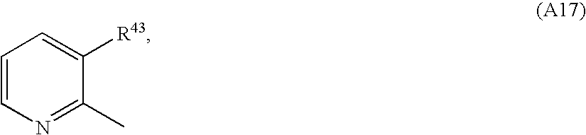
C1=CN=C(C)C([R43])=C1
